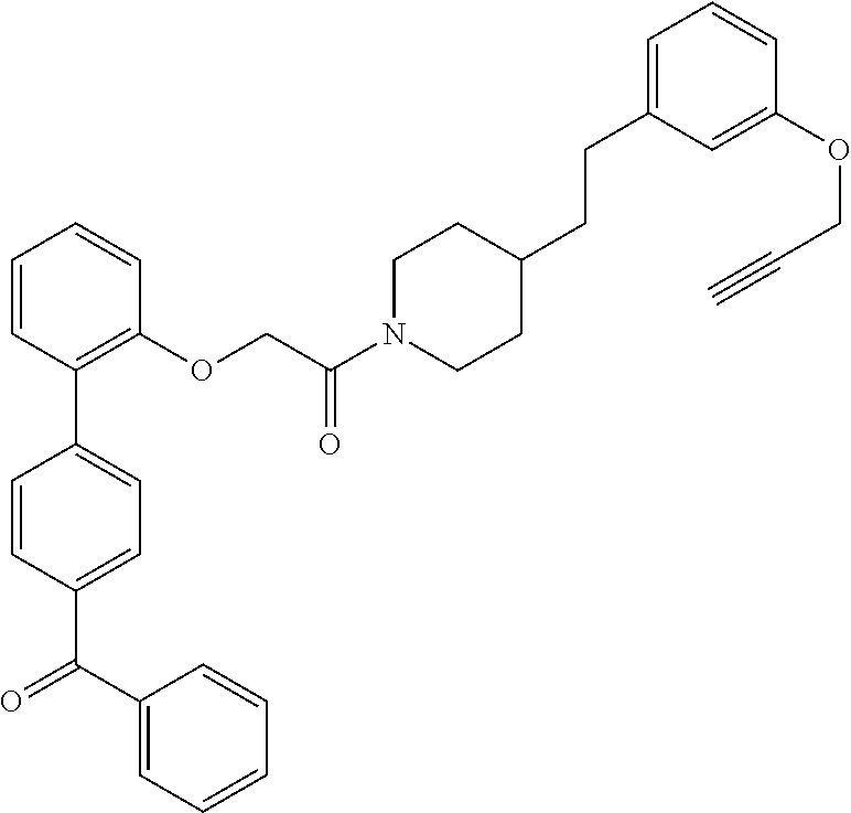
C1=CC(C2=CC=C(C(C3=CC=CC=C3)=O)C=C2)=C(OCC(N2CCC(CCC3=CC=CC(OCC#C)=C3)CC2)=O)C=C1
